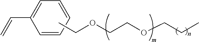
C1=CC=CC=C1C=C.CCOCCOCCC
